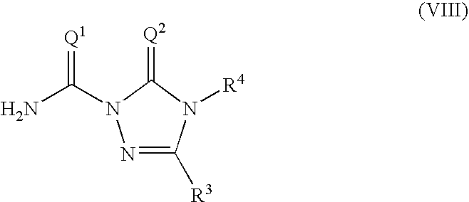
N1=C([R3])N([R4])C(=[Q2])N1C(N)=[Q1]
